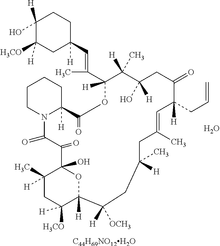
C1(O)([H])C([H3CO])([H])CC(C=C(C2([H])C([H])(C)C(O)([H])CC(=O)C(CC=C)([H])C=C(C)CC([H])(C)CC([H])([OCH3])C3([H])OC(O)(C(=O)C(=O)N4CCCCC4([H])C(=O)O2)C(C)([H])CC3([H3CO])[H])C)([H])CC1.[C44H69NO12H2O].O
